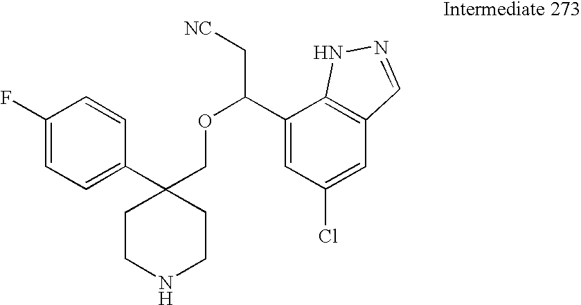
C1(C2(COC(C[NC])C3=CC(Cl)=CC4=C3NN=C4)CCNCC2)=CC=C(F)C=C1
